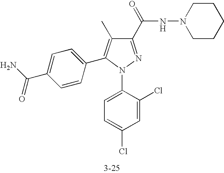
C1(C(NN2CCCCC2)=O)=NN(C2=CC=C(Cl)C=C2Cl)C(C2=CC=C(C(N)=O)C=C2)=C1C
